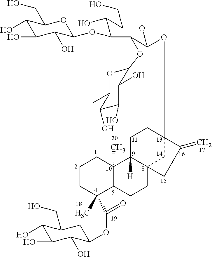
C1CC(C)(C(OC2C(O)C(O)C(O)C(CO)C2)=O)C2C(C)(C1)C1([H])C3(CC2)CC(OC2C(OC4C(O)C(O)C(O)C(C)O4)C(OC4C(O)C(O)C(O)C(CO)O4)C(O)C(CO)O2)(CC1)C(=C)C3
